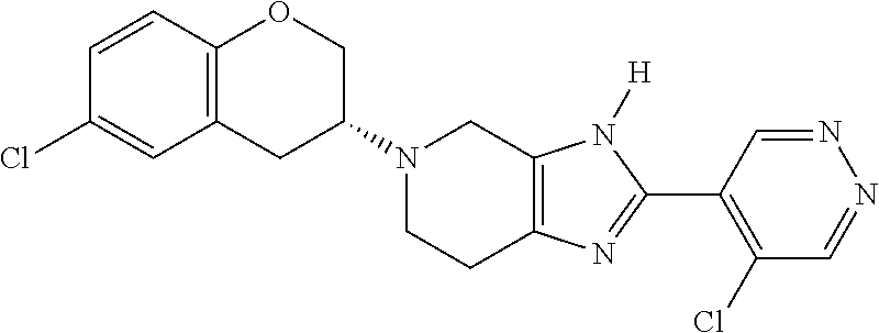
C12=C(CC(N3CCC4=C(C3)N([H])C(C3=C(Cl)C=NN=C3)=N4)CO1)C=C(Cl)C=C2
